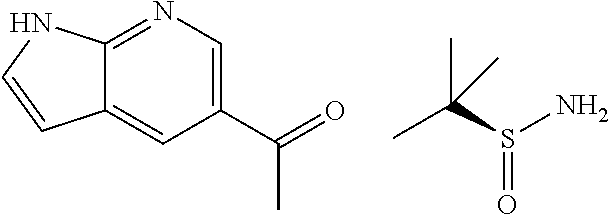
C1(C(=O)C)=CN=C2C(=C1)C=CN2.CC(S(=O)N)(C)C
